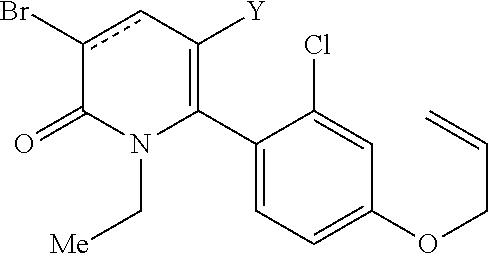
C1(C2=C([Y])cc(Br)C(=O)N2C[Me])=CC=C(OCC=C)C=C1Cl
